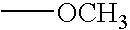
C[OCH3]
